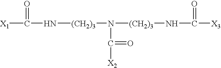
[X1]C(N[(CH2)3]N(C(=O)[X2])[(CH2)3]NC(=O)[X3])=O
